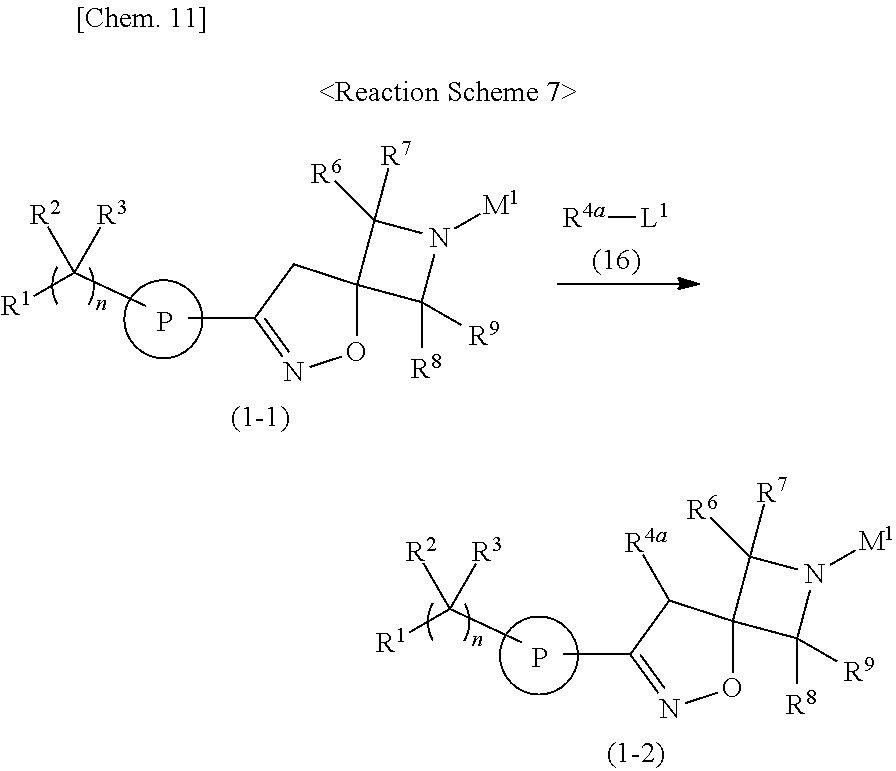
C12(ON=C(C)C1[R4a])C([R8])([R9])N([M1])C2([R7])[R6].P.C([R1])(C)([R2])[R3].[R4a][L1].C12(ON=C(C)C1)C([R8])([R9])N([M1])C2([R7])[R6].P.C([R1])(C)([R2])[R3]
